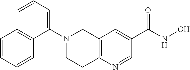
C12=C(N=CC(C(NO)=O)=C1)CCN(C1=CC=CC3=C1C=CC=C3)C2
